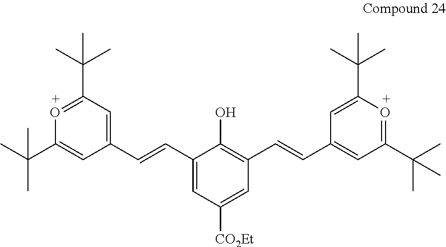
O1=C(C(C)(C)C)C=C(C=CC2=CC([CO2Et])=CC(C=CC3=CC(C(C)(C)C)=OC(C(C)(C)C)=C3)=C2O)C=C1C(C)(C)C
